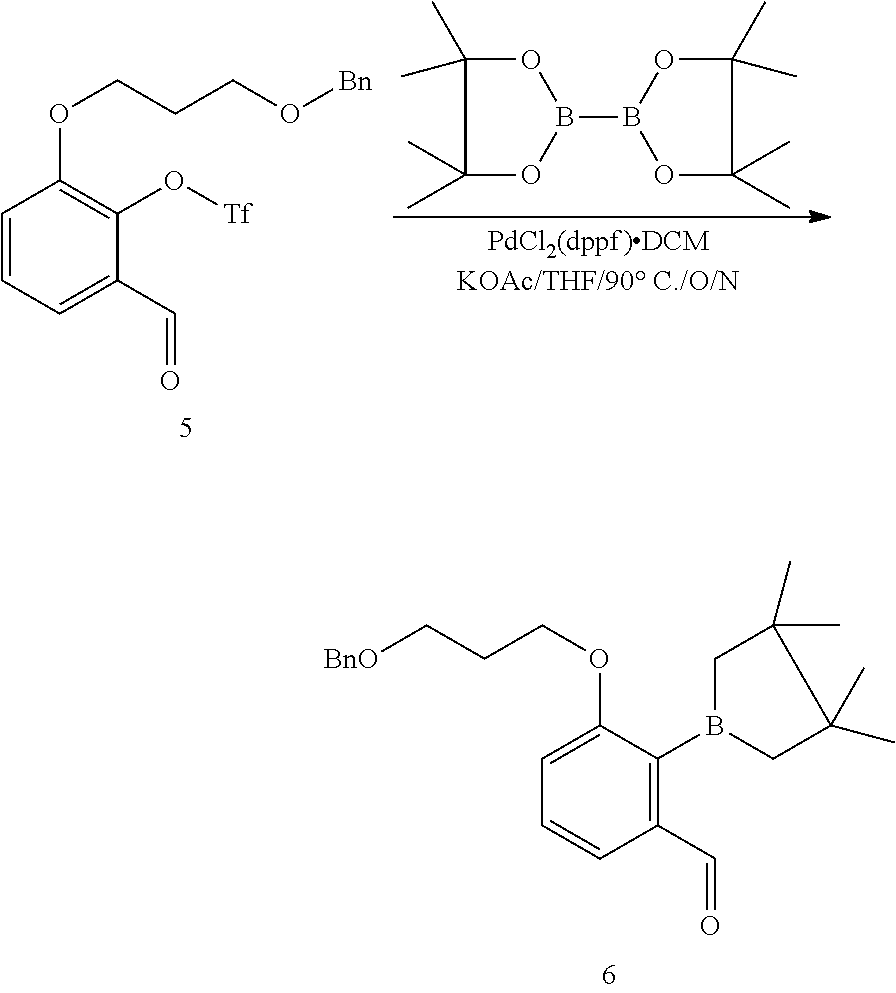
C1=C(OCCC[BnO])C(B2CC(C)(C)C(C)(C)C2)=C(C=O)C=C1.C1=CC=C(C=O)C(O[Tf])=C1OCCCO[Bn].O1C(C)(C)C(C)(C)OB1B1OC(C)(C)C(C)(C)O1
